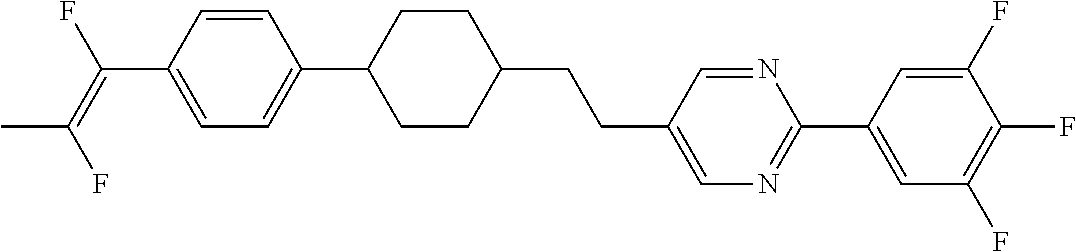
C(C1=CN=C(C2=CC(F)=C(F)C(F)=C2)N=C1)CC1CCC(C2=CC=C(C(=C(F)C)F)C=C2)CC1
